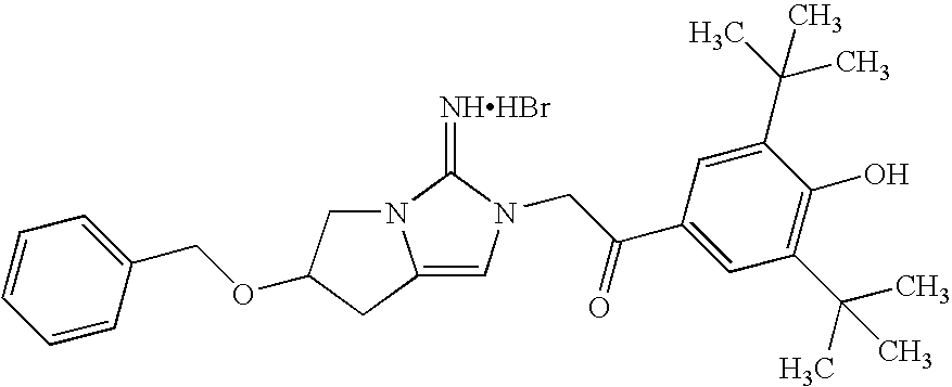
[NHHBr]=C1N2C(=CN1CC(C1=CC(C(C)(C)C)=C(O)C(C(C)(C)C)=C1)=O)CC(OCC1=CC=CC=C1)C2
